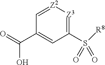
C1=[Z2][Z3]=C(S([R8])(=O)=O)C=C1C(=O)O
